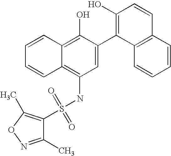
S(NC1=C2C(=C(O)C(C3=C(O)C=CC4=C3C=CC=C4)=C1)C=CC=C2)(=O)(=O)C1=C(C)ON=C1C
